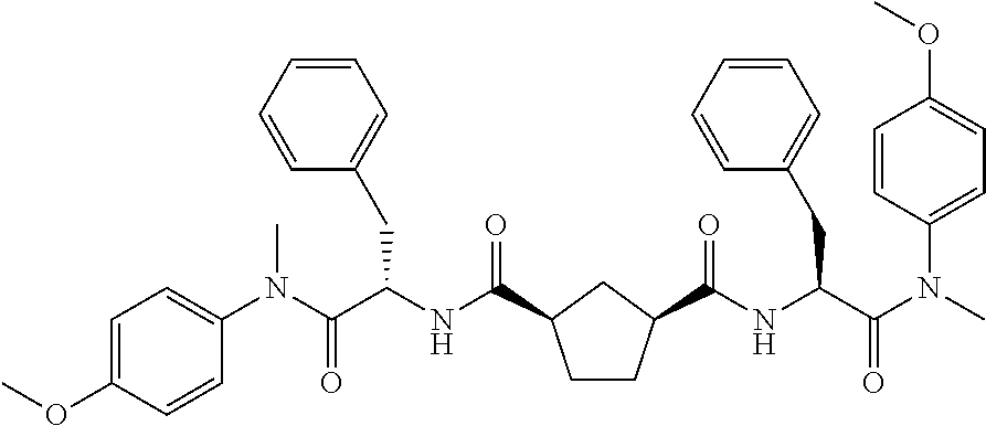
C1(N(C(C(NC(=O)C2CCC(C(NC(C(N(C)C3=CC=C(OC)C=C3)=O)CC3=CC=CC=C3)=O)C2)CC2=CC=CC=C2)=O)C)=CC=C(OC)C=C1
